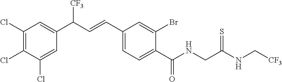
C1(Cl)=C(Cl)C(Cl)=CC(C([CF3])C=CC2=CC=C(C(NCC(NC[CF3])=S)=O)C(Br)=C2)=C1
